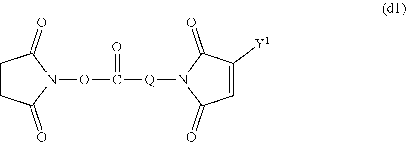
C1CC(=O)N(OC(=O)[Q]N2C(=O)C=C([Y1])C2=O)C1=O
